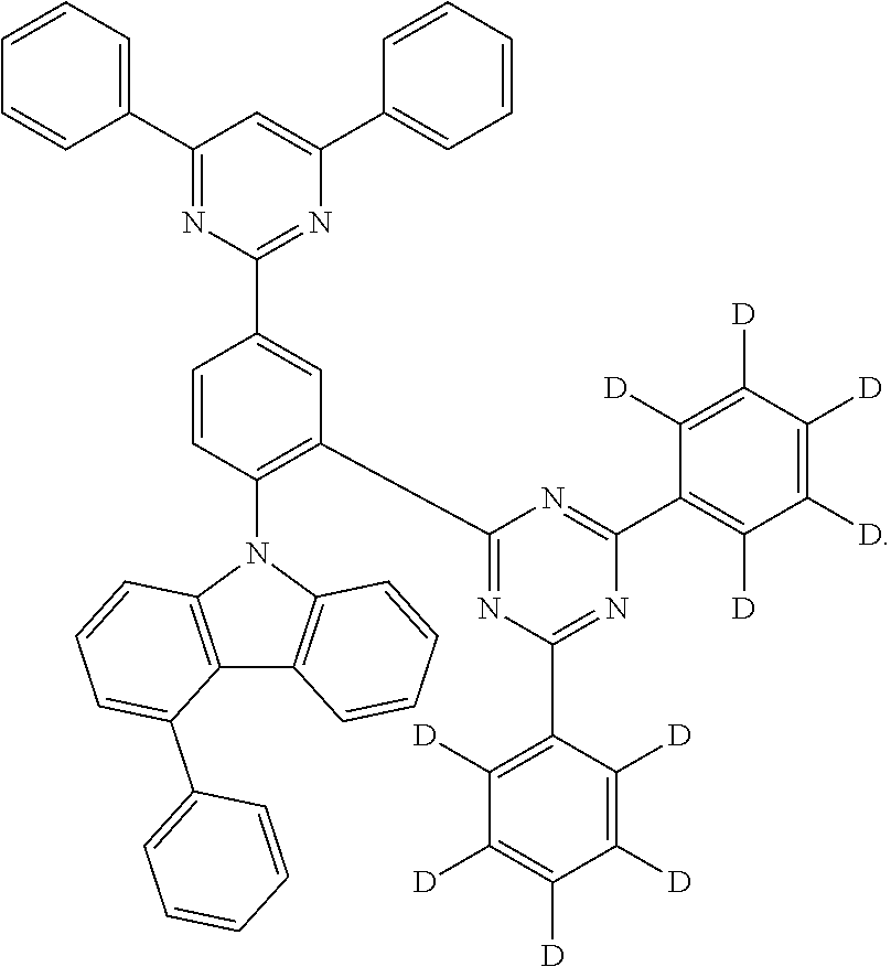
C1(C2=CC=CC=C2)=NC(C2=CC(C3=NC(C4=C([D])C([D])=C([D])C([D])=C4[D])=NC(C4=C([D])C([D])=C([D])C([D])=C4[D])=N3)=C(N3C4=C(C5=C3C=CC=C5)C(C3=CC=CC=C3)=CC=C4)C=C2)=NC(C2=CC=CC=C2)=C1
